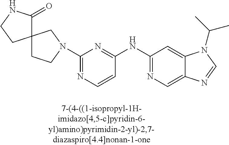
C1=CC(NC2=NC=C3C(=C2)N(C(C)C)C=N3)=NC(N2CCC3(C2)C(=O)NCC3)=N1
